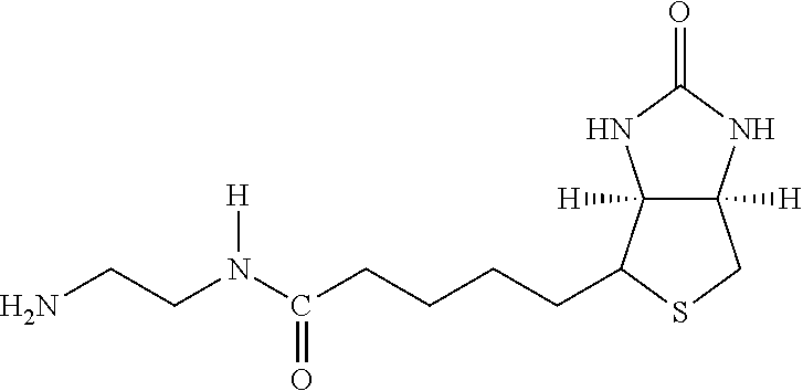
C12([H])C([H])(NC(=O)N1)CSC2CCCCC(N(CCN)[H])=O
